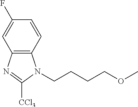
C12=C(C=CC(F)=C1)N(CCCCOC)C([CCl3])=N2
